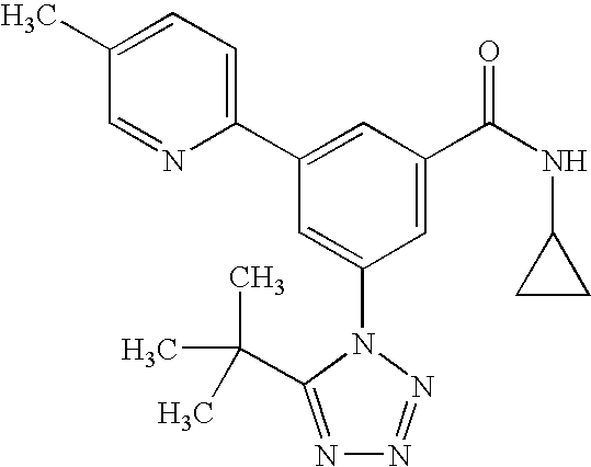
C1(C2=CC(C(NC3CC3)=O)=CC(N3C(C(C)(C)C)=NN=N3)=C2)=CC=C(C)C=N1
